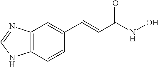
C12=C(C=CC(C=CC(NO)=O)=C1)NC=N2
